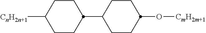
C1(C2CCC([CnH2n+1])CC2)CCC(O[CmH2m+1])CC1
